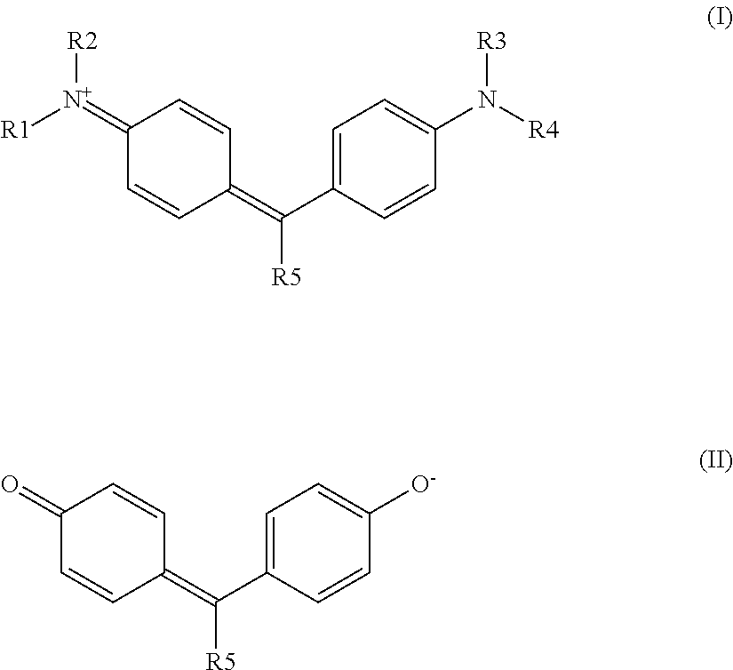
C1=C(C(=C2C=CC(=[N+]([R1])[R2])C=C2)[R5])C=CC(N([R4])[R3])=C1.C1=C(C(=C2C=CC(=O)C=C2)[R5])C=CC([O-])=C1
